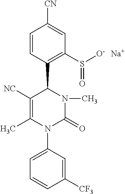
C1([NC])=C(C)N(C2=CC=CC([CF3])=C2)C(=O)N(C)C1C1=C(S([O-])=O)C=C([CN])C=C1.[Na]
